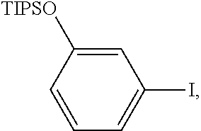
C1=C([TIPSO])C=CC=C1I
